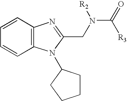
C1=CC2=C(C=C1)N(C1CCCC1)C(CN(C(=O)[R3])[R2])=N2
